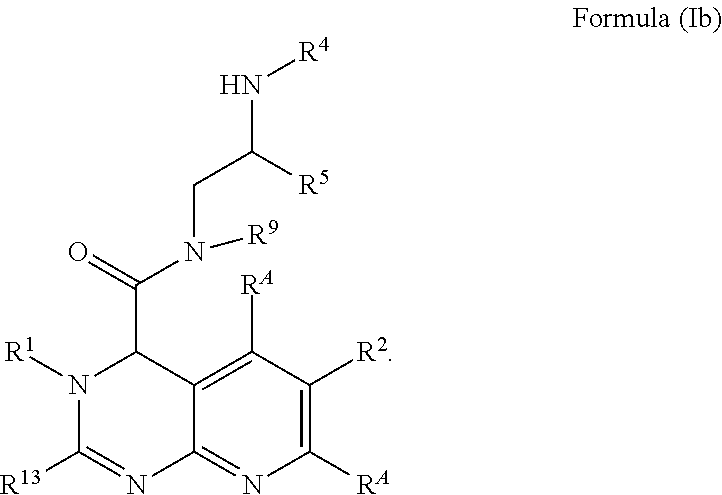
C1([RA])=C([R2])C([RA])=C2C(=N1)N=C([R13])N([R1])C2C(=O)N(CC(N[R4])[R5])[R9]
